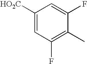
C1([HO2C])=CC(F)=C(C)C(F)=C1
